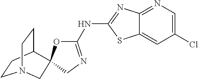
C1CC2CCN1CC21OC(NC2=NC3=NC=C(Cl)C=C3S2)=NC1
